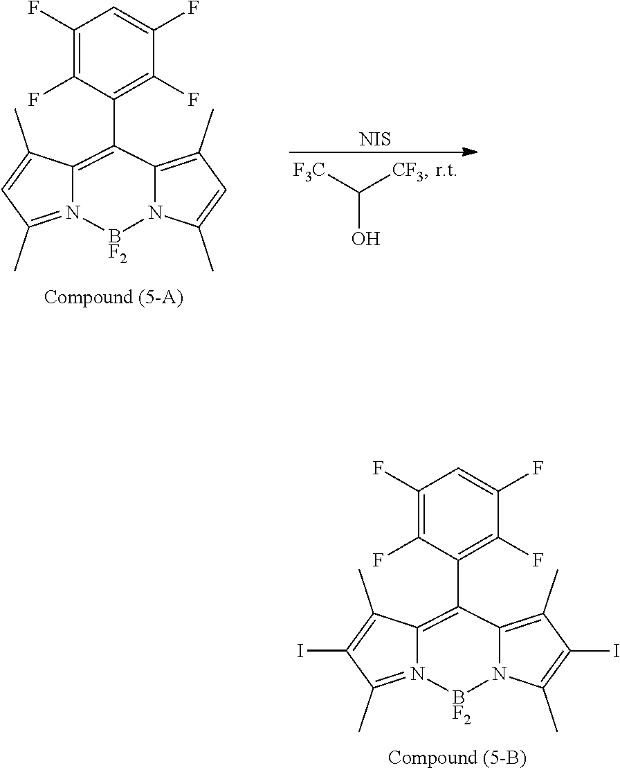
C1(I)=C(C)N2C(=C1C)C(C1=C(F)C(F)=CC(F)=C1F)=C1C(C)=C(I)C(C)=N1[BF2]2.C1=C(C)N2C(=C1C)C(C1=C(F)C(F)=CC(F)=C1F)=C1C(C)=CC(C)=N1[BF2]2.C(O)([F3C])[CF3].[NIS]
